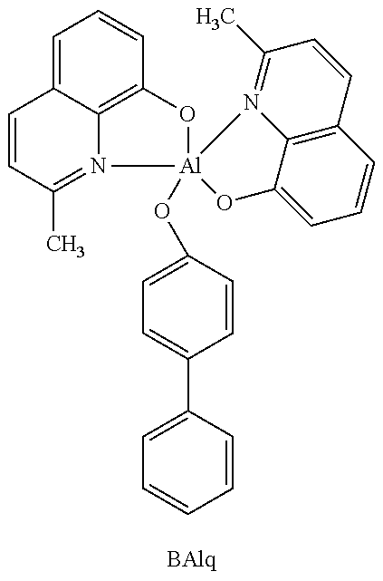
C1=CC(C)=N2C3=C(C=CC=C13)O[Al]21(OC2=CC=C(C3=CC=CC=C3)C=C2)OC2=CC=CC3=C2N1=C(C)C=C3
